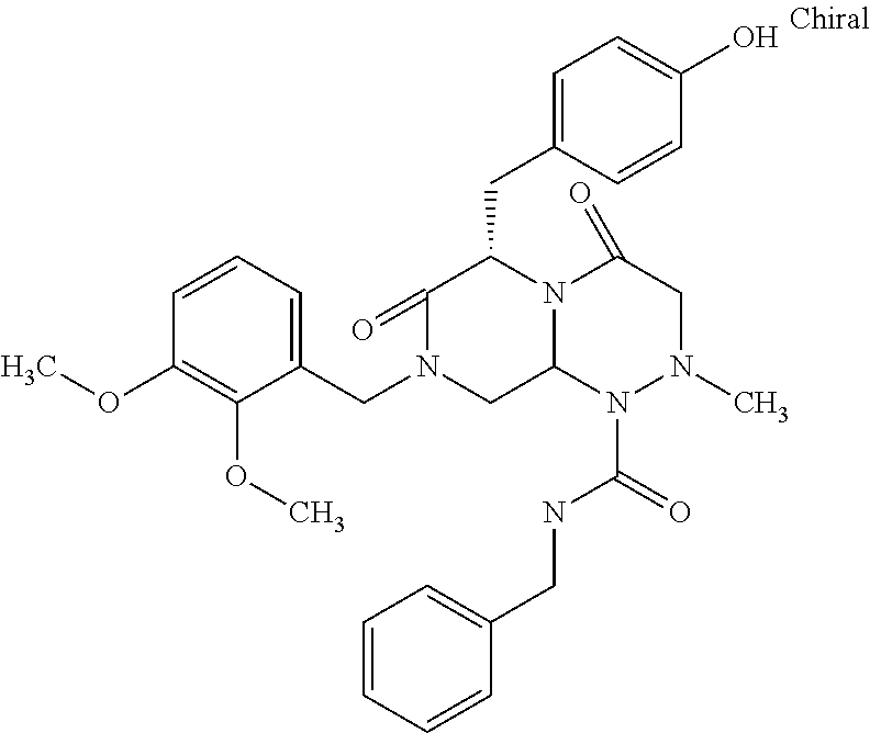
C1(CN2CC3N(C(CC4=CC=C(O)C=C4)C2=O)C(=O)CN(C)N3C(=O)NCC2=CC=CC=C2)=CC=CC(OC)=C1OC
